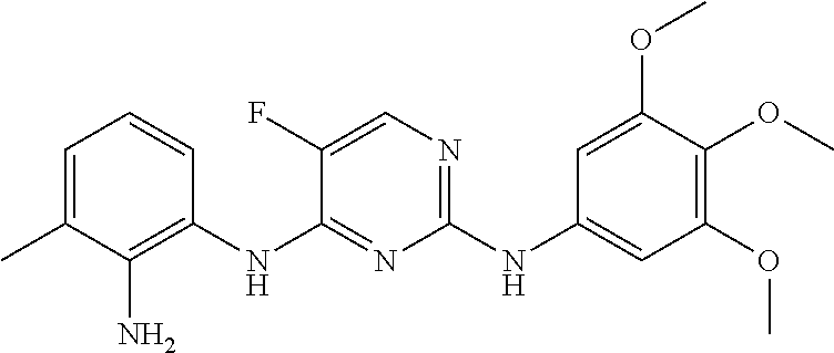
C1=C(C)C(N)=C(NC2=NC(NC3=CC(OC)=C(OC)C(OC)=C3)=NC=C2F)C=C1
